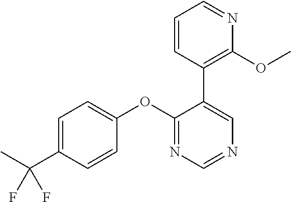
C1(OC2=CC=C(C(F)(F)C)C=C2)=NC=NC=C1C1=C(OC)N=CC=C1
